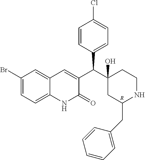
C1(Br)=CC=C2C(=C1)C=C(C(C1(O)CC(CC3=CC=CC=C3)NCC1)C1=CC=C(Cl)C=C1)C(=O)N2.[R]
